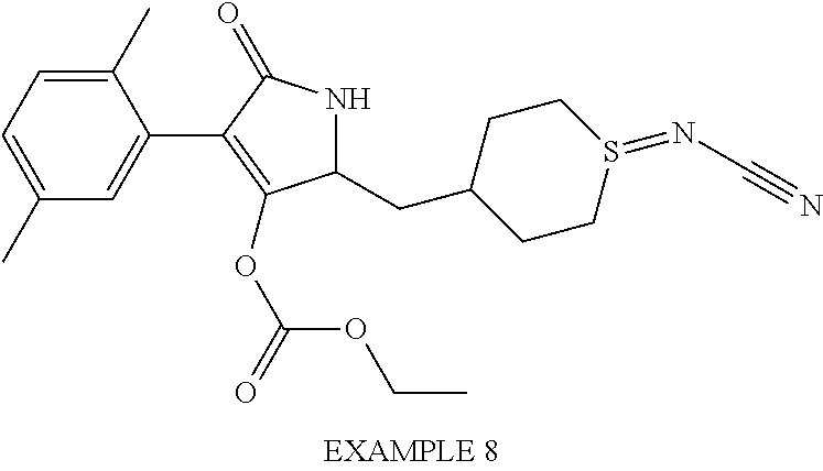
C1(C)=CC=C(C)C=C1C1=C(OC(OCC)=O)C(CC2CCS(=NC#N)CC2)NC1=O
